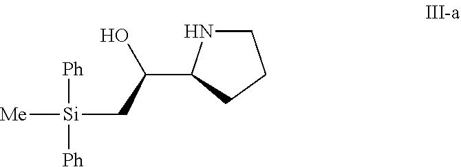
C1NC(C(C[Si]([Me])([Ph])[Ph])O)CC1
